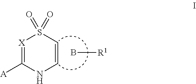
[X]1=C([A])NC=CS1(=O)=O.B[R1]
